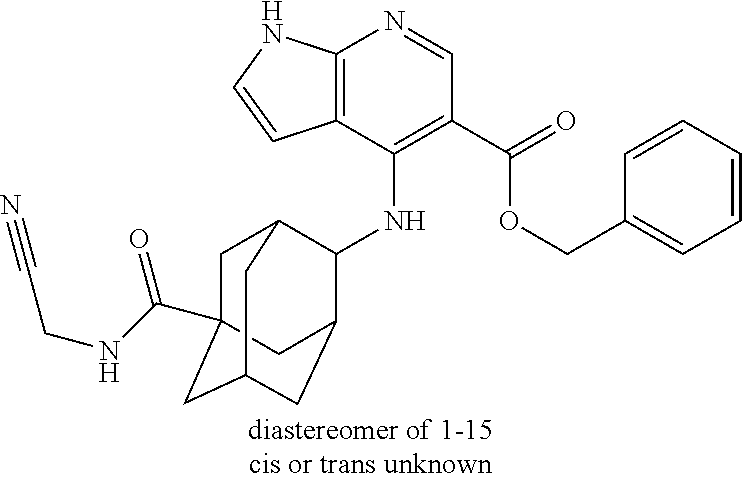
C12=C(C(NC3C4CC5CC(C(NCC#N)=O)(CC3C5)C4)=C(C(=O)OCC3=CC=CC=C3)C=N1)C=CN2
